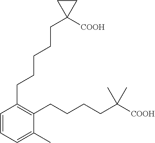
C1=CC(CCCCCC2([COOH])CC2)=C(CCCCC(C)(C)[COOH])C(C)=C1
